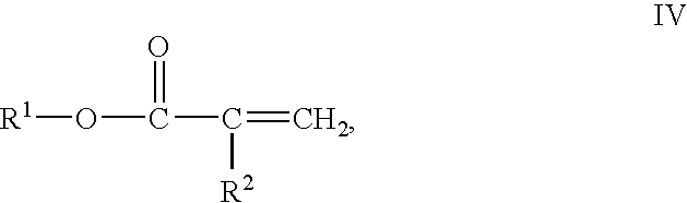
[R1]OC(C(=C)[R2])=O
